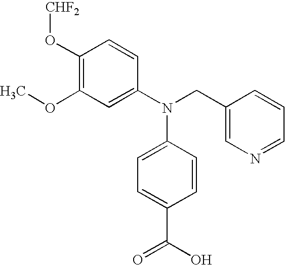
C1(O[CHF2])=C(OC)C=C(N(CC2=CN=CC=C2)C2=CC=C(C(O)=O)C=C2)C=C1
